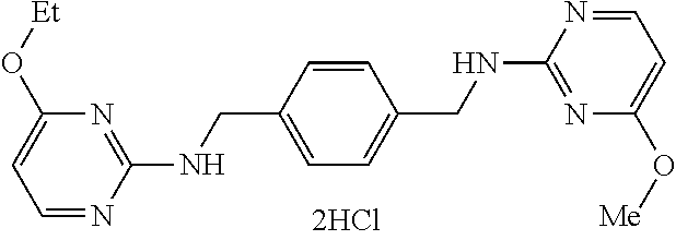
C1=CC(CNC2=NC(O[Et])=CC=N2)=CC=C1CNC1=NC(O[Me])=CC=N1
